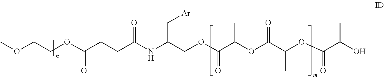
O(C(CCC(NC(COC(C(OC(C(OC(C(O)C)=O)C)=O)C)=O)C[Ar])=O)=O)CCOC
